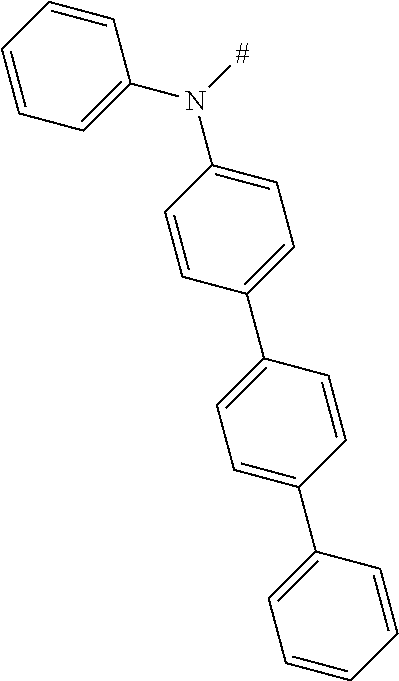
C1=CC=C(N([#])C2=CC=C(C3=CC=C(C4=CC=CC=C4)C=C3)C=C2)C=C1
